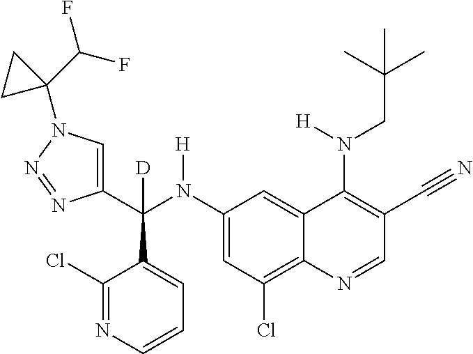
C1(N(C(C2=CN(C3(C(F)F)CC3)N=N2)(C2=CC=CN=C2Cl)[D])[H])=CC(Cl)=C2C(=C1)C(N(CC(C)(C)C)[H])=C(C#N)C=N2
